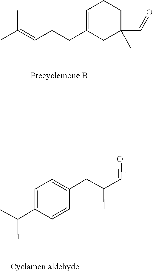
C1(CCC=C(C)C)=CCCC(C=O)(C)C1.C1(C(C)C)=CC=C(CC(C=O)C)C=C1
